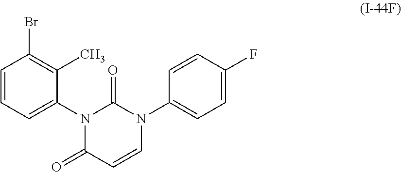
N1(C2=CC=C(F)C=C2)C=CC(=O)N(C2=CC=CC(Br)=C2C)C1=O
